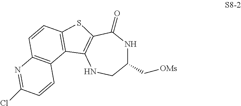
C1(C[OMs])NC(=O)C2=C(NC1)C1=C(S2)C=CC2=C1C=CC(Cl)=N2
